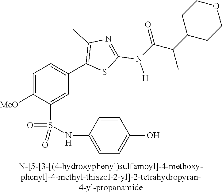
C1=C([MeO])C(S(NC2=CC=C(O)C=C2)(=O)=O)=CC(C2=C(C)N=C(N([H])C(C(C3CCOCC3)C)=O)S2)=C1
